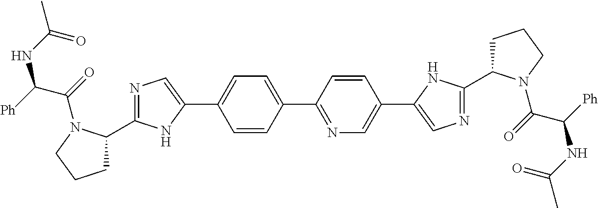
C1=CC(C2=NC=C(C3=CN=C(C4CCCN4C(=O)C([Ph])NC(C)=O)N3)C=C2)=CC=C1C1=CN=C(C2CCCN2C(=O)C([Ph])NC(C)=O)N1
